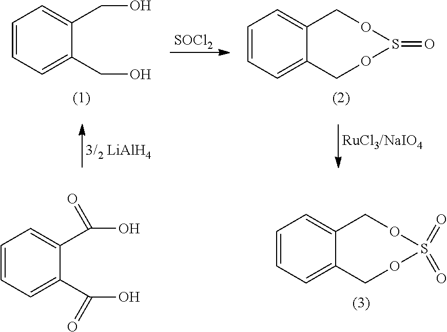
C1=CC=C(CO)C(CO)=C1.[SOCl2].C1=CC=C2C(=C1)COS(=O)OC2.C1=CC=C2C(=C1)COS(=O)(=O)OC2.C1=CC=C(C(O)=O)C(C(O)=O)=C1
